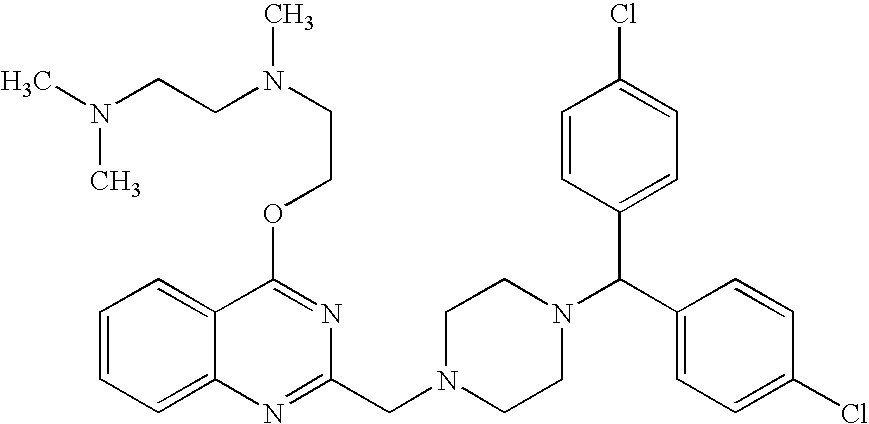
C1=CC=C2C(=C1)N=C(CN1CCN(C(C3=CC=C(Cl)C=C3)C3=CC=C(Cl)C=C3)CC1)N=C2OCCN(C)CCN(C)C
